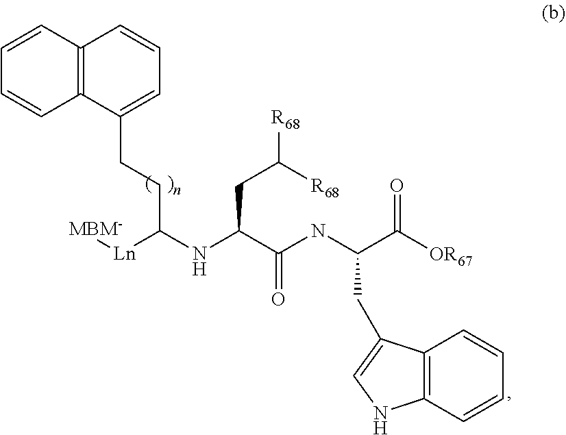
C(C(C(NC(C([OR67])=O)CC1=CNC2=C1C=CC=C2)=O)NC(CCC1=CC=CC2=C1C=CC=C2)[Ln][MBM-])C([R68])[R68]
